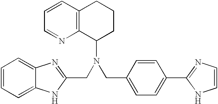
N(C1CCCC2=C1N=CC=C2)(CC1=NC2=CC=CC=C2N1)CC1=CC=C(C2=NC=CN2)C=C1
